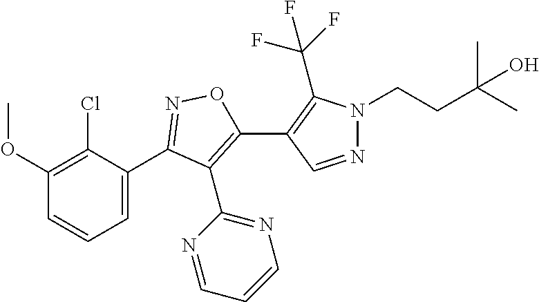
C1(OC)=C(Cl)C(C2=NOC(C3=C(C(F)(F)F)N(CCC(C)(C)O)N=C3)=C2C2=NC=CC=N2)=CC=C1
